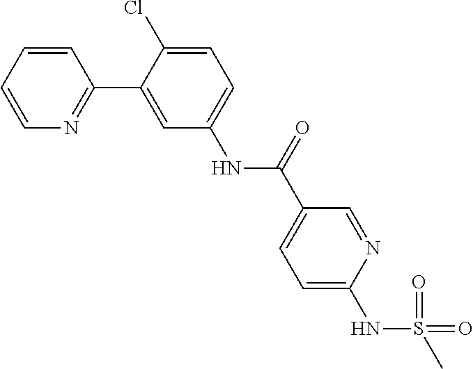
C1=CC=CN=C1C1=CC(NC(C2=CC=C(NS(=O)(C)=O)N=C2)=O)=CC=C1Cl
